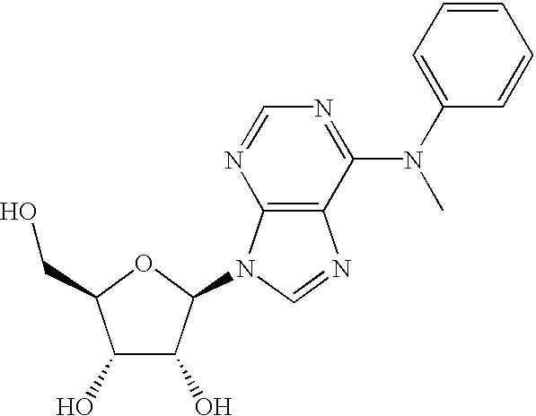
C1(O)C(O)C(N2C3=C(N=C2)C(N(C2=CC=CC=C2)C)=NC=N3)OC1CO
